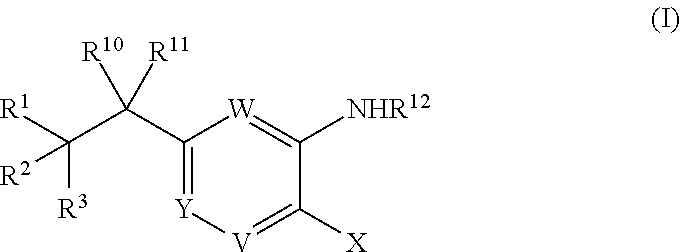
C1(C(C([R1])([R3])[R2])([R10])[R11])=[Y][V]=C([X])C([NHR12])=[W]1
